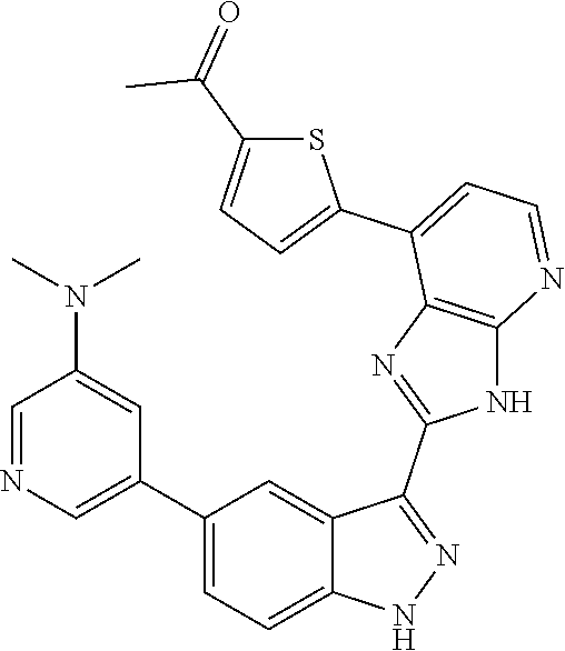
C1=NC=C(C2=CC=C3C(=C2)C(C2=NC4=C(N2)N=CC=C4C2=CC=C(C(C)=O)S2)=NN3)C=C1N(C)C
